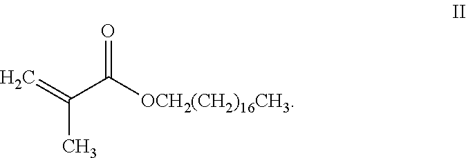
C=C(C([OCH2(CH2)16CH3])=O)C
